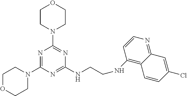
N1=C(N2CCOCC2)N=C(NCCNC2=C3C(=NC=C2)C=C(Cl)C=C3)N=C1N1CCOCC1
